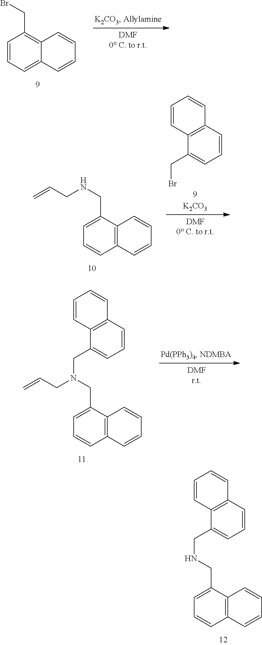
C1=C(CNCC2=CC=CC3=C2C=CC=C3)C2=C(C=C1)C=CC=C2.C1=CC=C2C(=C1CBr)C=CC=C2.C1=C(CNCC=C)C2=C(C=C1)C=CC=C2.C1=CC2=C(C(CBr)=C1)C=CC=C2.C1=C(CN(CC=C)CC2=CC=CC3=C2C=CC=C3)C2=C(C=C1)C=CC=C2
